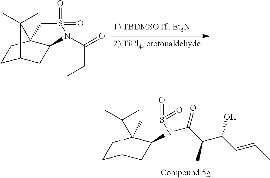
C1C2CC3C(C1)(C2(C)C)CS(=O)(=O)N3C(=O)CC.C1C2CC3C(C1)(C2(C)C)CS(=O)(=O)N3C(C(C)C(C=CC)O)=O
